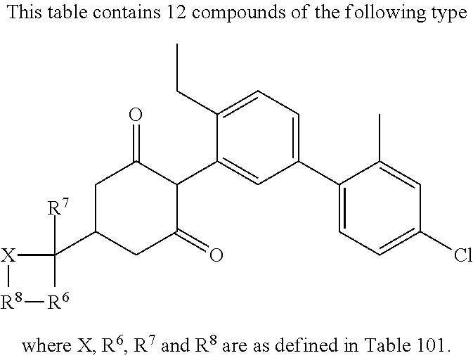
[R8]1[R6]C([R7])(C2CC(=O)C(C3=CC(C4=CC=C(Cl)C=C4C)=CC=C3CC)C(=O)C2)[X]1
